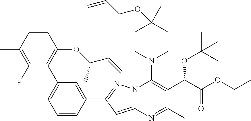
C1=CC(C)=C(F)C(C2=CC=CC(C3=NN4C(=C3)N=C(C)C(C(OC(C)(C)C)C(=O)OCC)=C4N3CCC(C)(OCC=C)CC3)=C2)=C1OC(C=C)C
